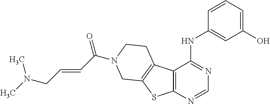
C1(O)=CC=CC(NC2=NC=NC3=C2C2=C(S3)CN(C(=O)C=CCN(C)C)CC2)=C1
